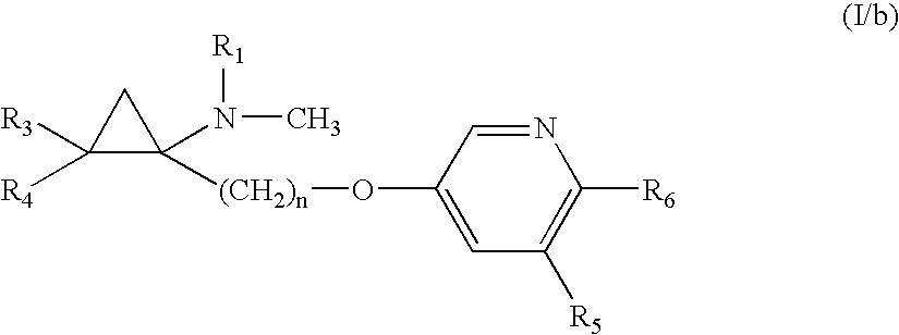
C1([R4])([R3])C([(CH2)n]OC2=CC([R5])=C([R6])N=C2)(N([R1])C)C1
